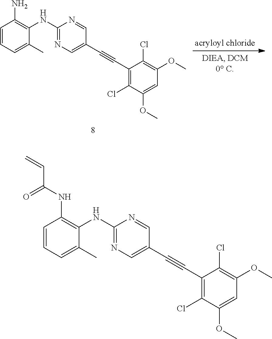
C1=CC=C(C)C(NC2=NC=C(C#CC3=C(Cl)C(OC)=CC(OC)=C3Cl)C=N2)=C1NC(C=C)=O.C1=CC=C(C)C(NC2=NC=C(C#CC3=C(Cl)C(OC)=CC(OC)=C3Cl)C=N2)=C1N
